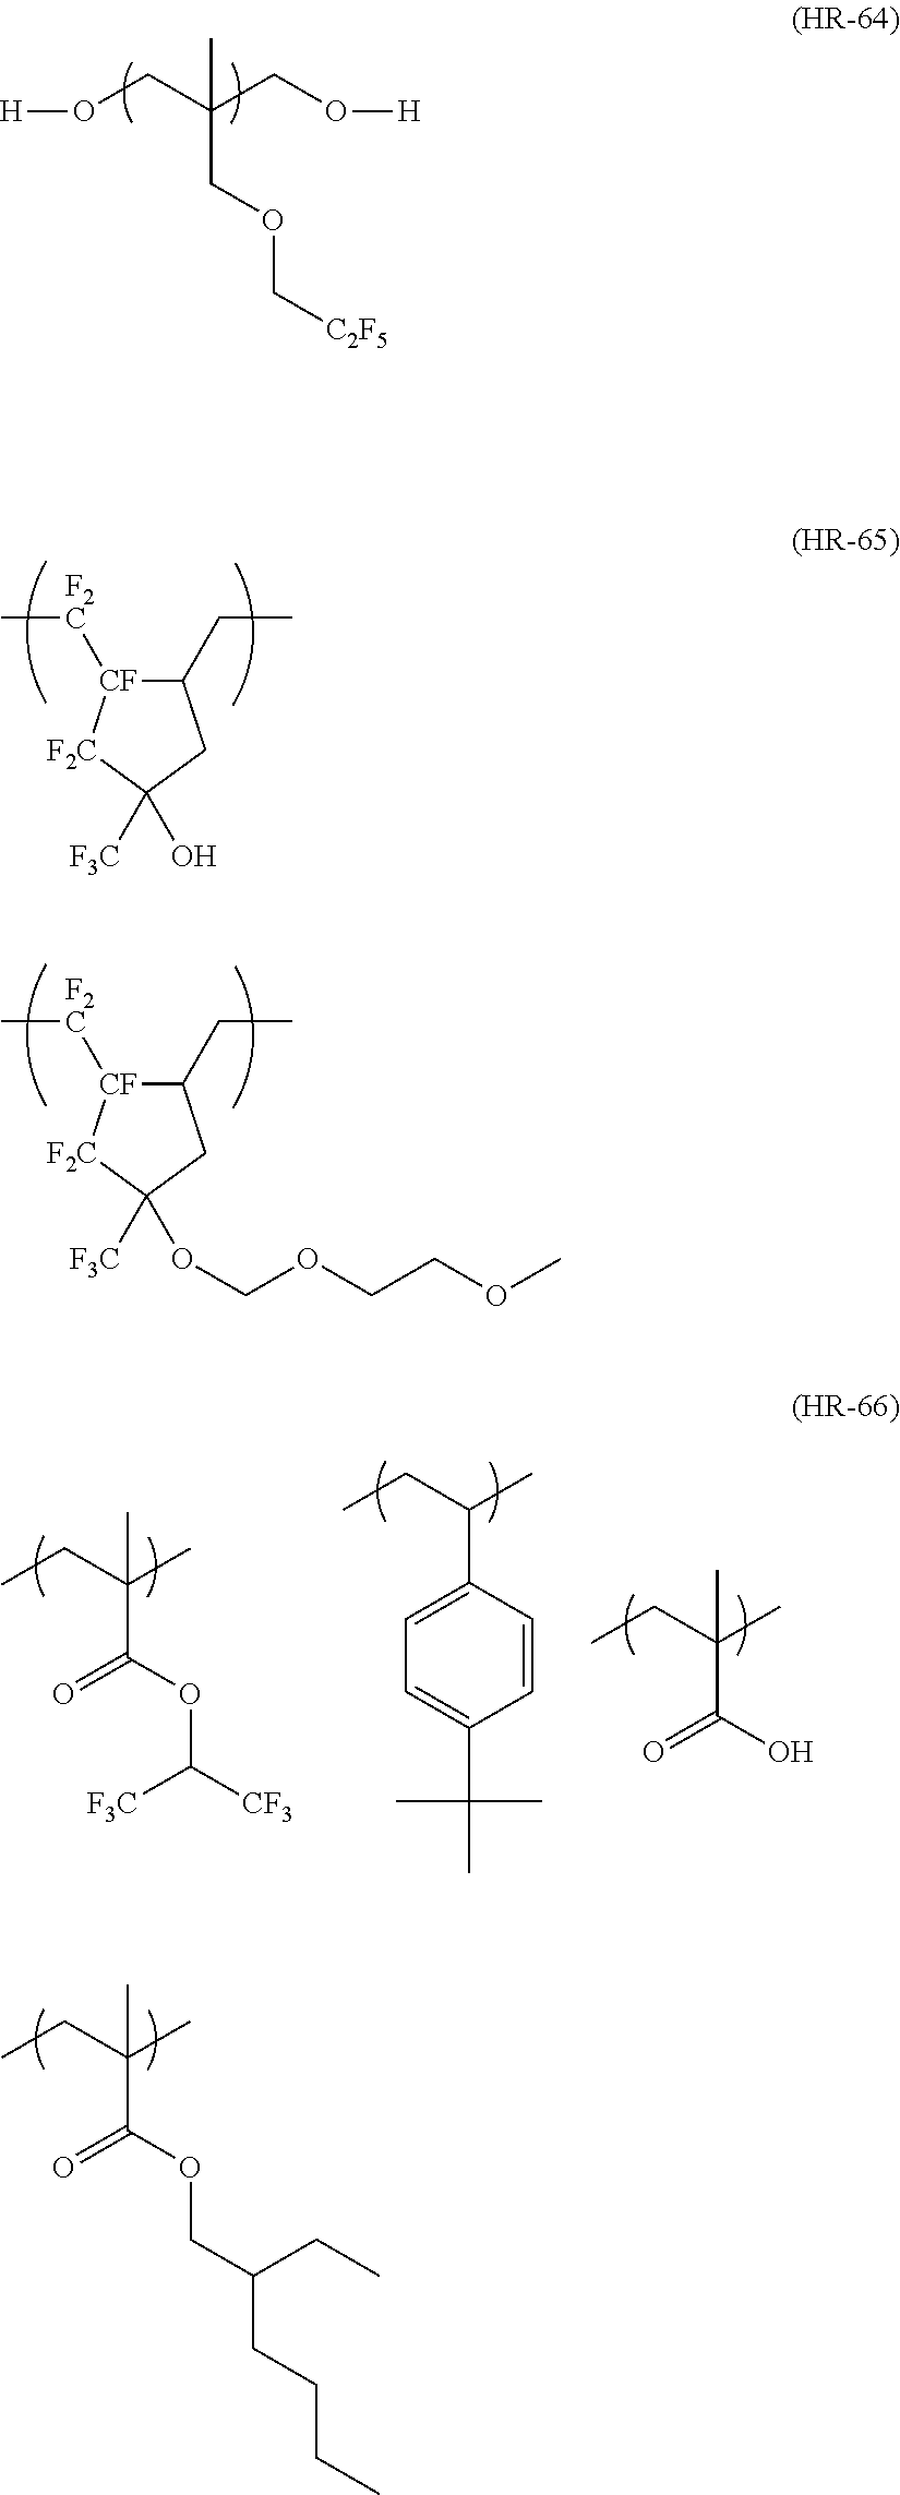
C(COC[C2F5])(CO[H])(CO[H])C.C1(CC)[CF]([F2C]C)[F2C]C([F3C])(O)C1.C1(CC)[CF]([F2C]C)[F2C]C([F3C])(OCOCCOC)C1.C(C(OCC(CCCC)CC)=O)(CC)(C)C.C(C1=CC=C(C(C)(C)C)C=C1)(CC)C.C(C(OC([CF3])[F3C])=O)(CC)(C)C.C(C(O)=O)(CC)(C)C
